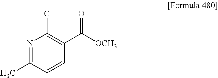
N1=C(C)C=CC(C([OCH3])=O)=C1Cl
